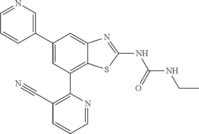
C1=NC=C(C2=CC(C3=C(C#N)C=CC=N3)=C3C(=C2)N=C(NC(NCC)=O)S3)C=C1
